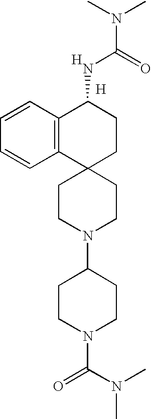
C12=C(C=CC=C1)C(NC(N(C)C)=O)CCC21CCN(C2CCN(C(N(C)C)=O)CC2)CC1.[H].[H]
